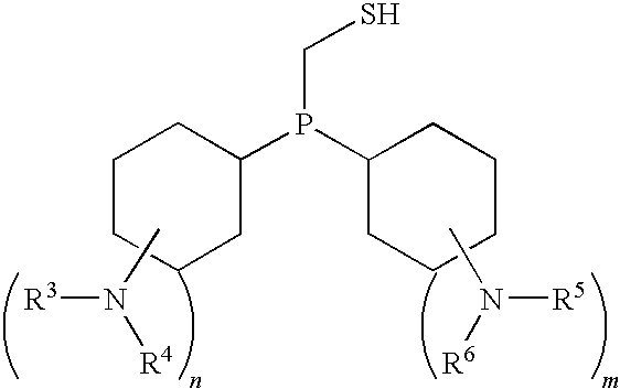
C1CCCC(P(C2CCCCC2)CS)C1.CN([R3])[R4].CN([R5])[R6]
